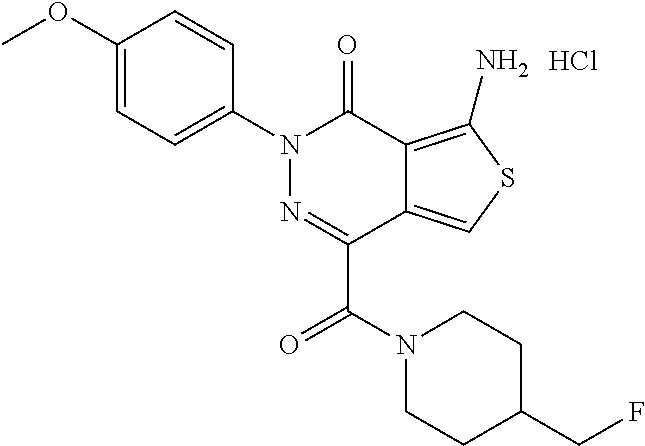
C1(OC)=CC=C(N2N=C(C(N3CCC(CF)CC3)=O)C3=CSC(N)=C3C2=O)C=C1.Cl
